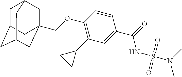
C1C2CC3CC(COC4=C(C5CC5)C=C(C(=O)NS(N(C)C)(=O)=O)C=C4)(CC1C3)C2
